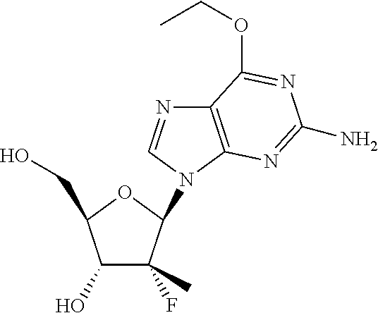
OCC1C(O)C(F)(C)C(N2C=NC3=C2N=C(N)N=C3OCC)O1
